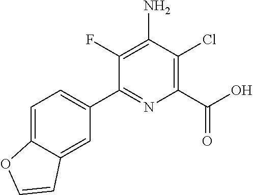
C1(F)=C(N)C(Cl)=C(C(O)=O)N=C1C1=CC=C2C(=C1)C=CO2
